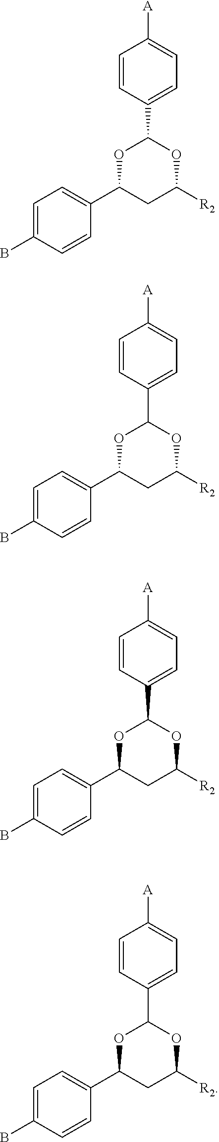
C1=CC(C2OC(C3=CC=C(B)C=C3)CC([R2])O2)=CC=C1[A].C1=CC(C2OC(C3=CC=C(B)C=C3)CC([R2])O2)=CC=C1[A].C1=CC(C2OC(C3=CC=C(B)C=C3)CC([R2])O2)=CC=C1[A].C1=CC(C2OC(C3=CC=C(B)C=C3)CC([R2])O2)=CC=C1[A]
